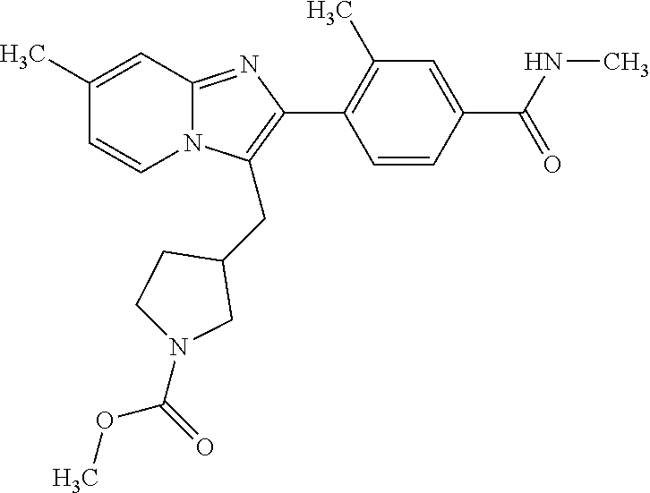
C1(C)=CC2=NC(C3=C(C)C=C(C(NC)=O)C=C3)=C(CC3CCN(C(=O)OC)C3)N2C=C1
